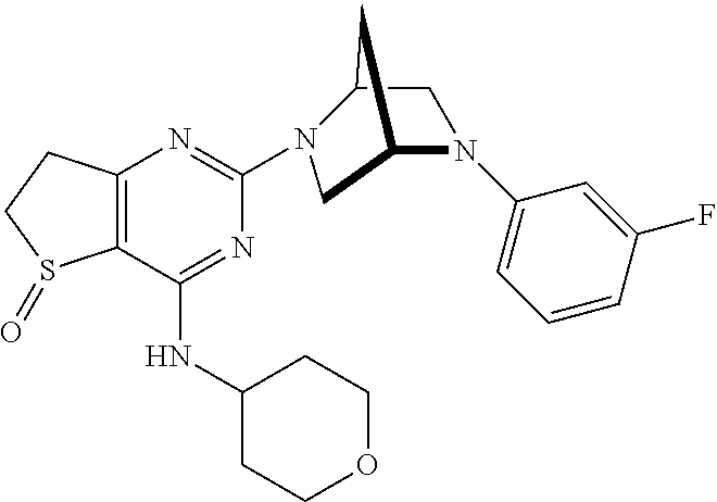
C12=C(C(NC3CCOCC3)=NC(N3C4CN(C5=CC=CC(F)=C5)C(C3)C4)=N1)S(=O)CC2
